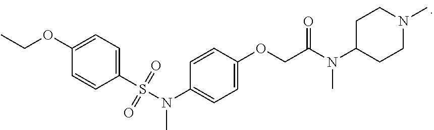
CCOC1=CC=C(S(N(C)C2=CC=C(OCC(N(C)C3CCN(C)CC3)=O)C=C2)(=O)=O)C=C1
